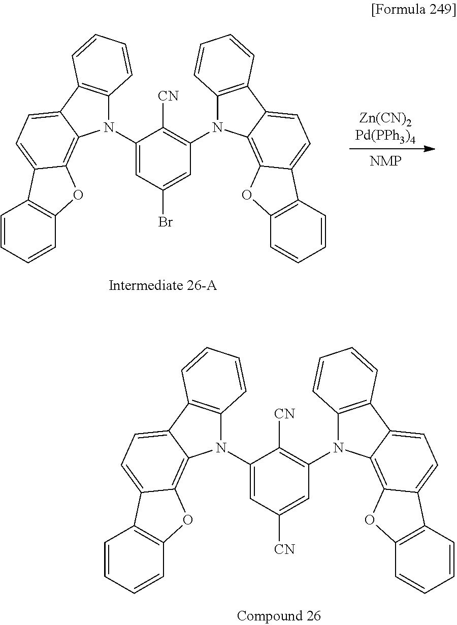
C1(N2C3=C(C4=CC=C5C(=C24)OC2=C5C=CC=C2)C=CC=C3)=CC([CN])=CC(N2C3=C(C4=CC=C5C(=C24)OC2=C5C=CC=C2)C=CC=C3)=C1[CN].C1(N2C3=C(C4=CC=C5C(=C24)OC2=C5C=CC=C2)C=CC=C3)=CC(Br)=CC(N2C3=C(C4=CC=C5C(=C24)OC2=C5C=CC=C2)C=CC=C3)=C1[CN]
